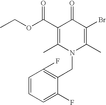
C1=CC=C(F)C(CN2C(C)=C(Br)C(=O)C(C(=O)OCC)=C2C)=C1F
